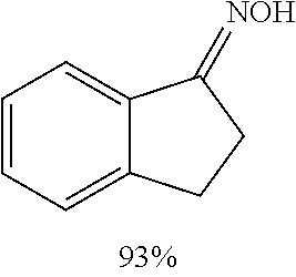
C1=CC=C2C(=C1)C(=[NOH])CC2
